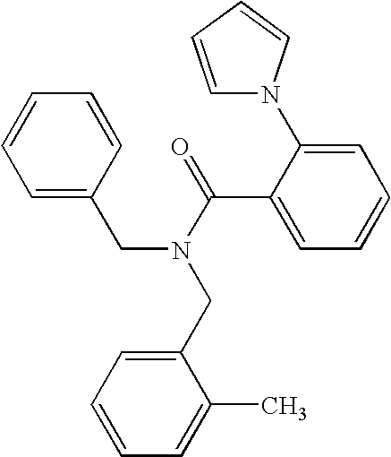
C1=C(CN(C(C2=CC=CC=C2N2C=CC=C2)=O)CC2=CC=CC=C2C)C=CC=C1
